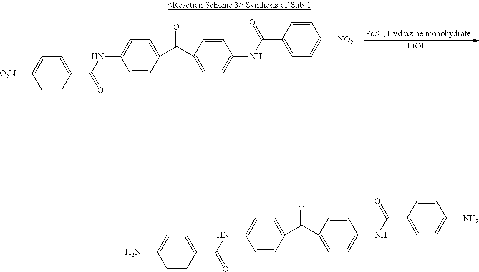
[EtOH].C1=CC([O2N])=CC=C1C(=O)NC1=CC=C(C(C2=CC=C(NC(C3=CC=CC=C3)=O)C=C2)=O)C=C1.[NO2].C1CC(N)=CC=C1C(=O)NC1=CC=C(C(C2=CC=C(NC(C3=CC=C(N)C=C3)=O)C=C2)=O)C=C1
